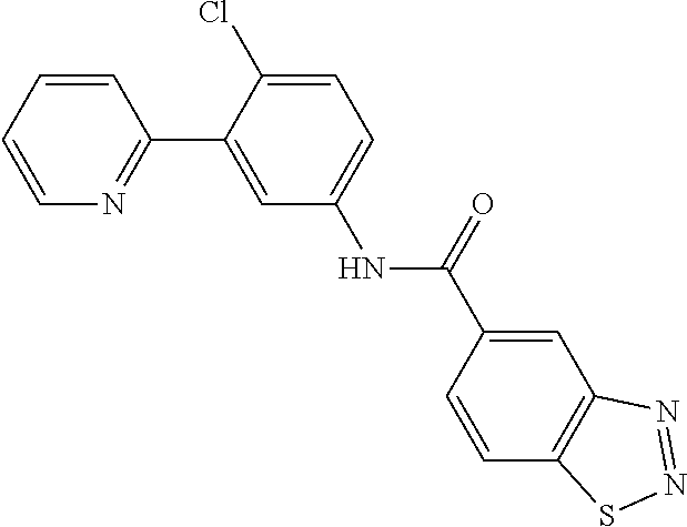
C1=CN=C(C2=CC(NC(C3=CC4=C(C=C3)SN=N4)=O)=CC=C2Cl)C=C1
